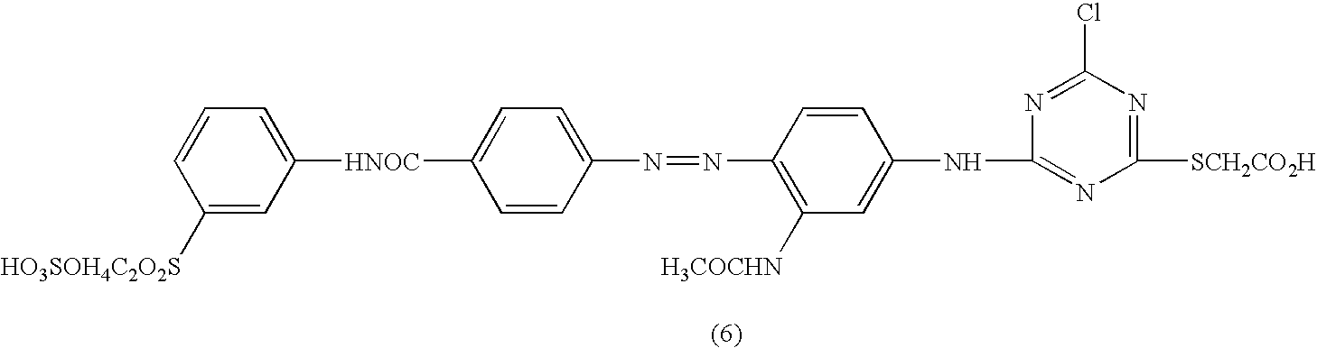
C1=C([HNOC]C2=CC=CC([HO3SOH4C2O2S])=C2)C=CC(N=NC2=C([H3COCHN])C=C(NC3=NC([SCH2CO2H])=NC(Cl)=N3)C=C2)=C1
